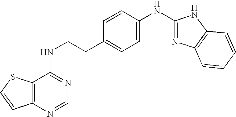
C1=CC(NC2=NC3=C(N2)C=CC=C3)=CC=C1CCNC1=NC=NC2=C1SC=C2
